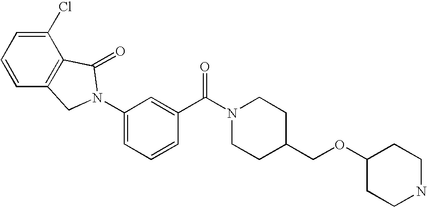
C1=C(N2CC3=C(C(Cl)=CC=C3)C2=O)C=C(C(N2CCC(COC3CCNCC3)CC2)=O)C=C1
